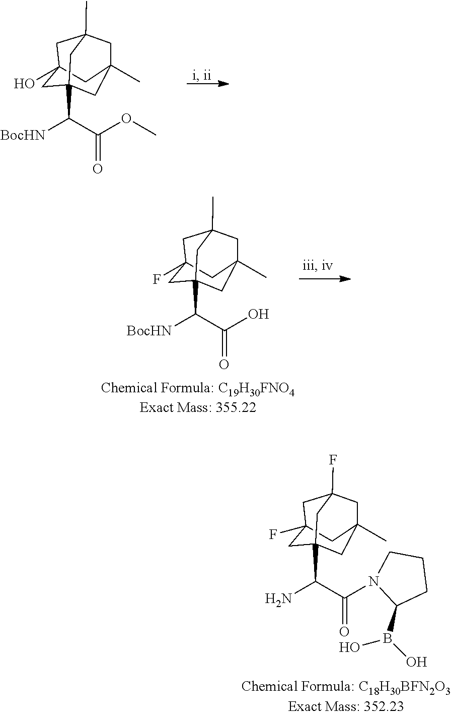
C1C2(O)CC3(C([BocHN])C(OC)=O)CC(C)(CC1(C)C3)C2.C1C2(F)CC3(C([BocHN])C(O)=O)CC(C)(CC1(C)C3)C2.C1C2(F)CC3(C(N)C(N4C(B(O)O)CCC4)=O)CC(C)(CC1(F)C3)C2
